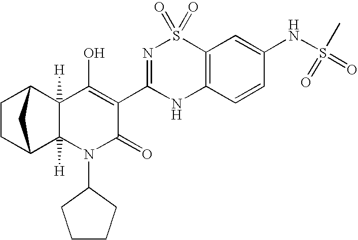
C1CC2C3([H])C([H])(C1C2)C(O)=C(C1=NS(=O)(=O)C2=C(N1)C=CC(NS(=O)(=O)C)=C2)C(=O)N3C1CCCC1
